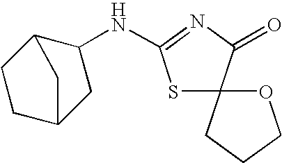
S1C2(C(=O)N=C1NC1C3CCC(C1)C3)OCCC2
